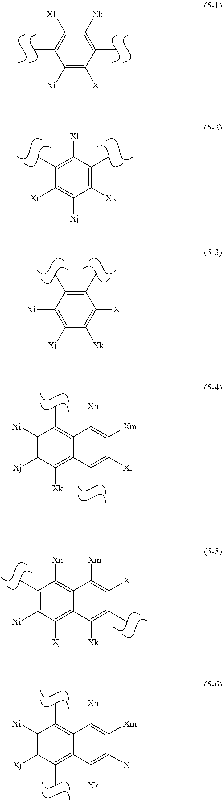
C1([Xi])=C([Xj])C(C)=C([Xk])C([Xl])=C1C.C1(C)=C([Xl])C(C)=C([Xk])C([Xj])=C1[Xi].C1([Xj])=C([Xi])C(C)=C(C)C([Xl])=C1[Xk].C1([Xi])=C([Xj])C([Xk])=C2C(=C1C)C([Xn])=C([Xm])C([Xl])=C2C.C1(C)=C([Xi])C([Xj])=C2C(=C1[Xn])C([Xm])=C([Xl])C(C)=C2[Xk].C1([Xi])=C([Xj])C(C)=C2C(=C1C)C([Xn])=C([Xm])C([Xl])=C2[Xk]
